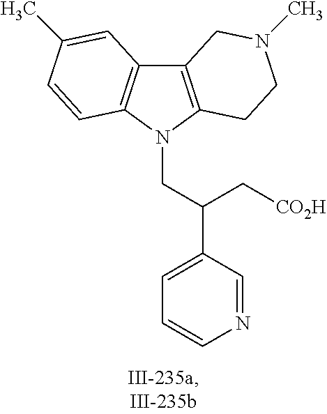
C12=C(N(CC(C3=CC=CN=C3)C[CO2H])C3=C1C=C(C)C=C3)CCN(C)C2
